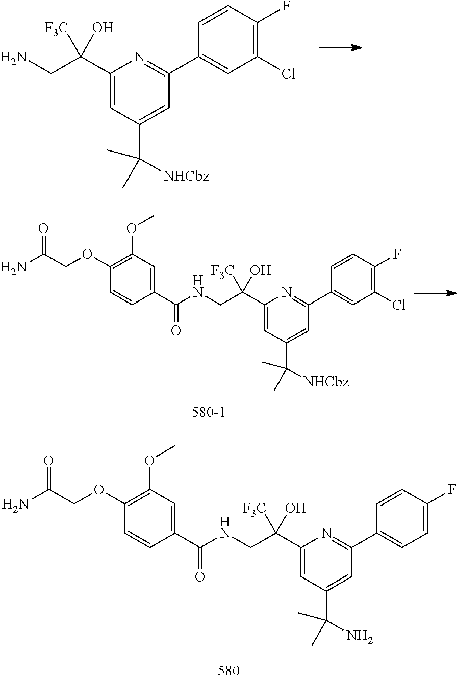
NCC(C1=CC(C([NHCbz])(C)C)=CC(C2=CC(Cl)=C(F)C=C2)=N1)([F3C])O.C1(C(NCC(C2=CC(C([NHCbz])(C)C)=CC(C3=CC(Cl)=C(F)C=C3)=N2)([F3C])O)=O)=CC(OC)=C(OCC(N)=O)C=C1.C1(C(NCC(C2=CC(C(N)(C)C)=CC(C3=CC=C(F)C=C3)=N2)([F3C])O)=O)=CC(OC)=C(OCC(N)=O)C=C1
